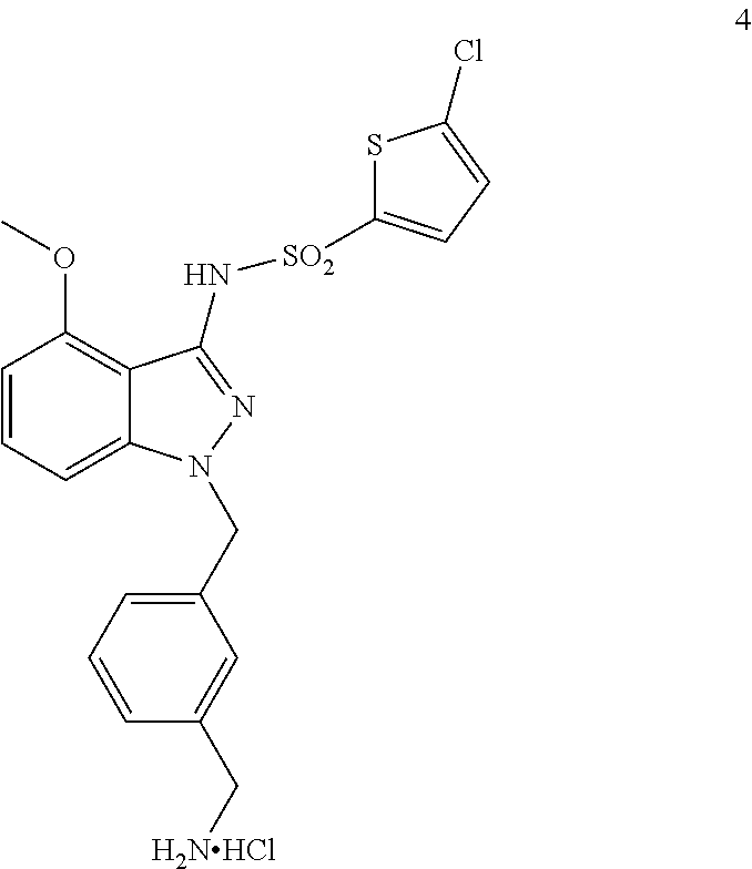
C1=CC=C2C(=C1OC)C(N[SO2]C1=CC=C(Cl)S1)=NN2CC1=CC=CC(C[H2NHCl])=C1
